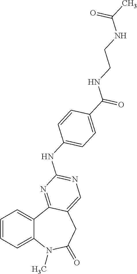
C1=CC=C2C(=C1)C1=NC(NC3=CC=C(C(=O)NCCNC(C)=O)C=C3)=NC=C1CC(=O)N2C
